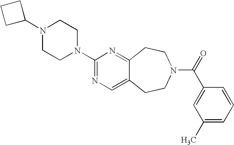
C1C(N2CCN(C3=NC=C4C(=N3)CCN(C(=O)C3=CC(C)=CC=C3)CC4)CC2)CC1
